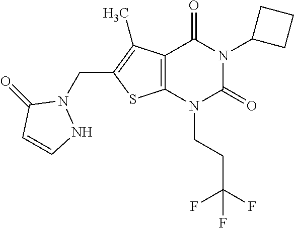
C12=C(N(CCC(F)(F)F)C(=O)N(C3CCC3)C1=O)SC(CN1C(=O)C=CN1)=C2C
